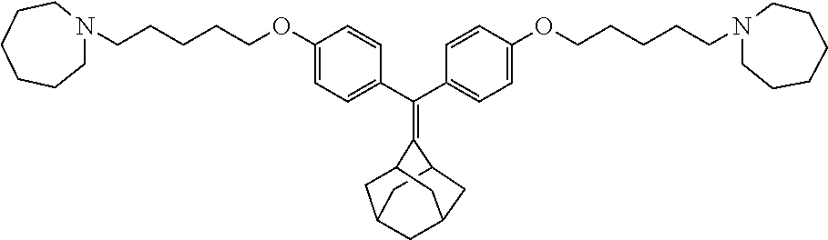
C(C1=CC=C(OCCCCCN2CCCCCC2)C=C1)(C1=CC=C(OCCCCCN2CCCCCC2)C=C1)=C1C2CC3CC(C2)CC1C3
